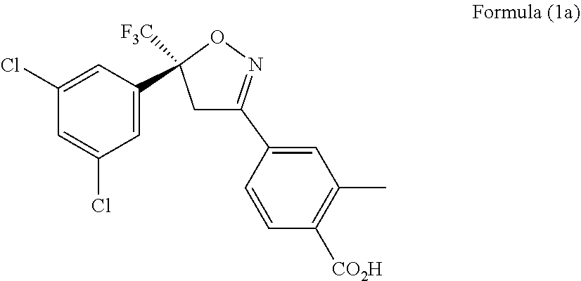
C1=C(C2([F3C])CC(C3=CC(C)=C([CO2H])C=C3)=NO2)C=C(Cl)C=C1Cl
